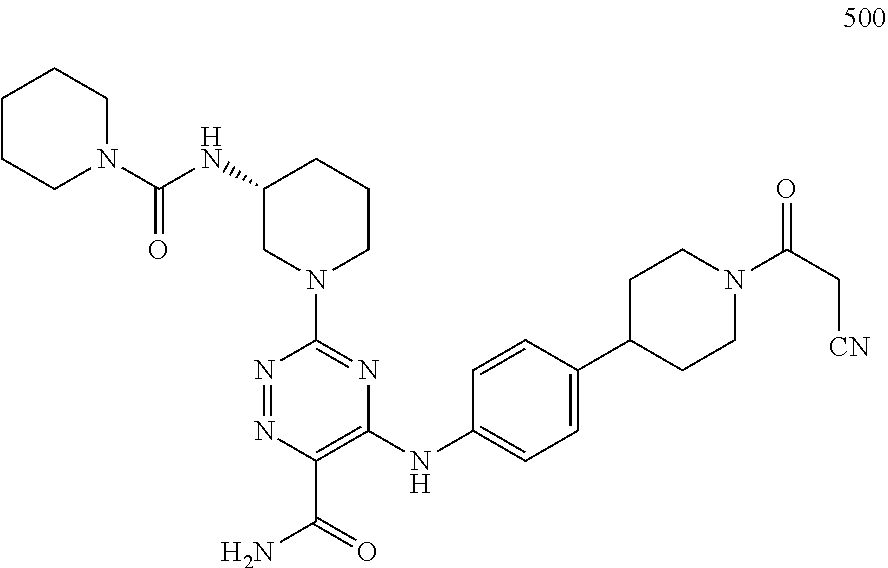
N1=NC(C(=O)N)=C(NC2=CC=C(C3CCN(C(C[CN])=O)CC3)C=C2)N=C1N1CCCC(NC(N2CCCCC2)=O)C1
